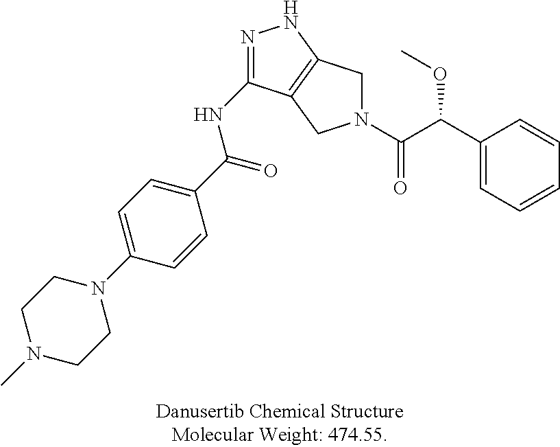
C1N(C)CCN(C2=CC=C(C(=O)NC3=NNC4=C3CN(C(C(C3=CC=CC=C3)OC)=O)C4)C=C2)C1
